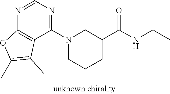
C(C)NC(C1CN(C2=NC=NC3=C2C(C)=C(C)O3)CCC1)=O
